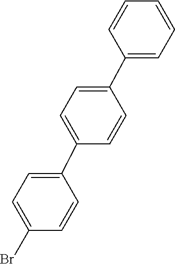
C1(C2=CC=C(C3=CC=C(Br)C=C3)C=C2)=CC=CC=C1
